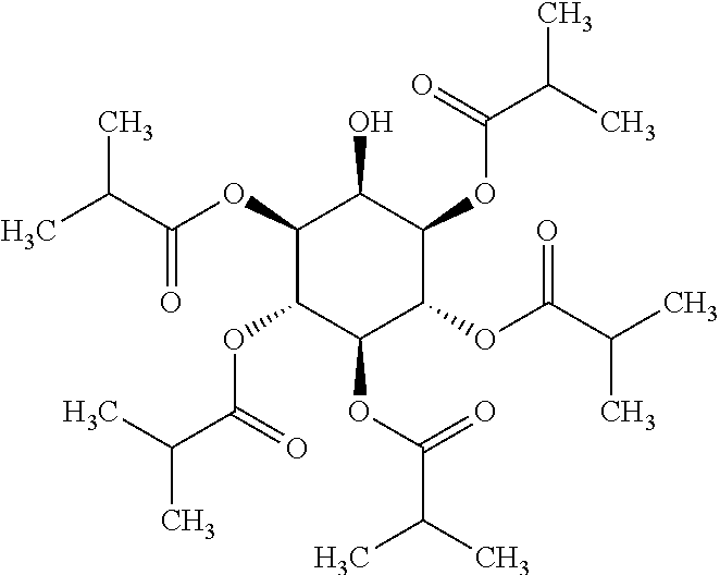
CC(C(OC1C(OC(C(C)C)=O)C(OC(C(C)C)=O)C(OC(C(C)C)=O)C(OC(C(C)C)=O)C1O)=O)C
